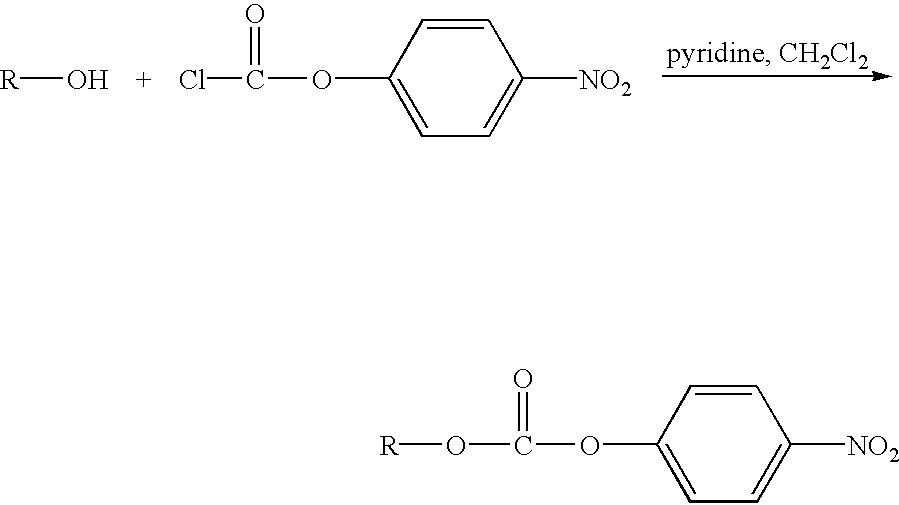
O(C(OC1=CC=C([NO2])C=C1)=O)[R].ClC(OC1=CC=C([NO2])C=C1)=O.[R]O
